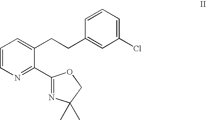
C1=CN=C(C2=NC(C)(C)CO2)C(CCC2=CC(Cl)=CC=C2)=C1
